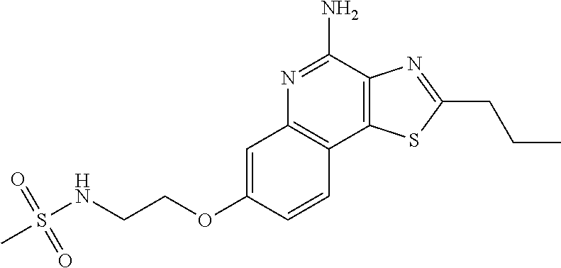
C12=C(C(N)=NC3=C1C=CC(OCCNS(=O)(=O)C)=C3)N=C(CCC)S2
